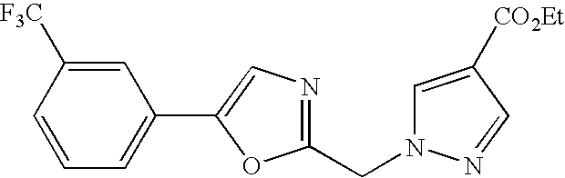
C1(C2=CC=CC([F3C])=C2)=CN=C(CN2C=C([CO2Et])C=N2)O1
